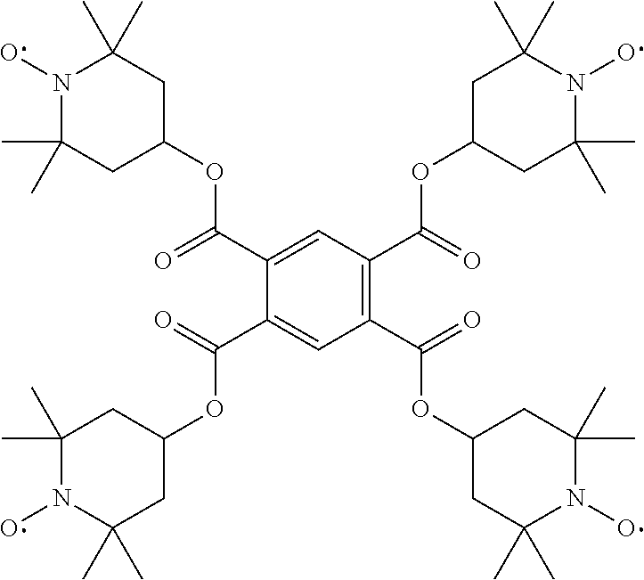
N1(O)C(C)(C)CC(OC(C2=CC(C(OC3CC(C)(C)N(O)C(C)(C)C3)=O)=C(C(OC3CC(C)(C)N(O)C(C)(C)C3)=O)C=C2C(OC2CC(C)(C)N(O)C(C)(C)C2)=O)=O)CC1(C)C
